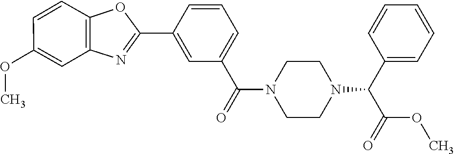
C1=C(C2=NC3=C(C=CC(OC)=C3)O2)C=CC=C1C(=O)N1CCN(C(C2=CC=CC=C2)C(OC)=O)CC1
